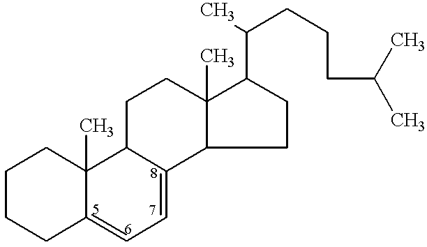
C1CCC2=CC=C3C(C2(C)C1)CCC1(C)C3CCC1C(CCCC(C)C)C
